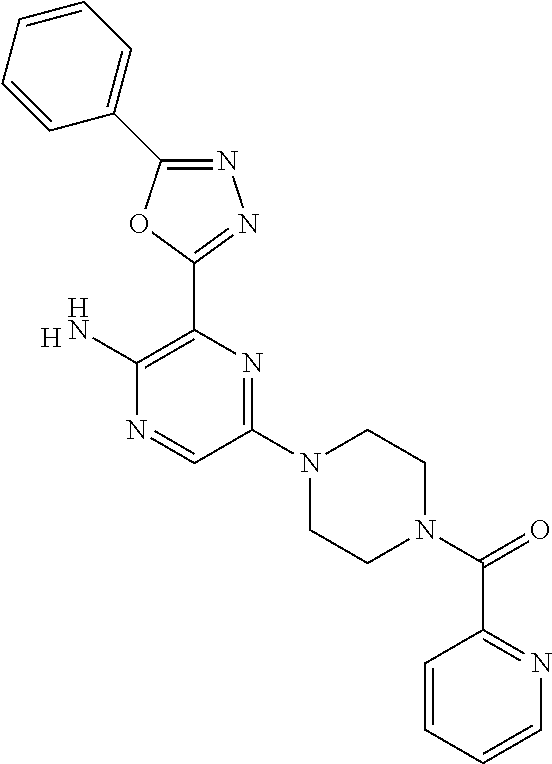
N1=C(C2=CC=CC=C2)OC(C2=C(N)N=CC(N3CCN(C(=O)C4=NC=CC=C4)CC3)=N2)=N1.[H]
